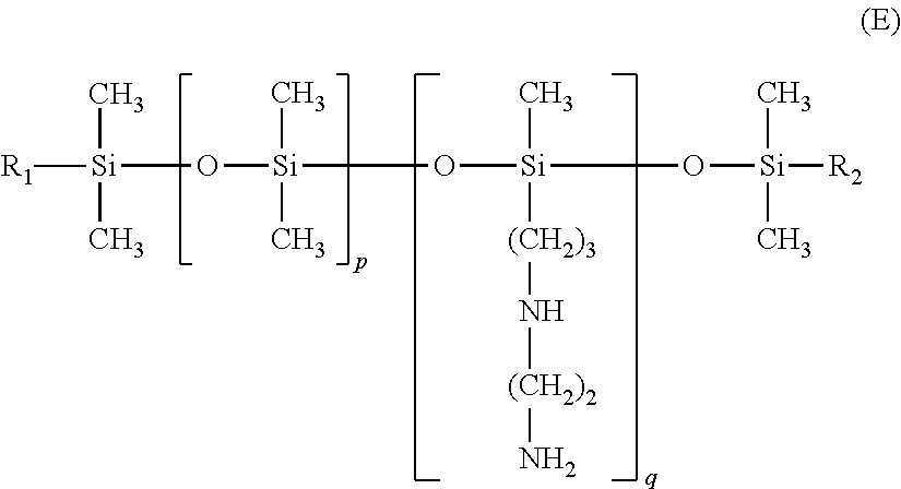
[Si](O[Si](C)(C)O[Si](C)(O[Si](C)(C)[R2])[(CH2)3]N[(CH2)2]N)([R1])(C)C
